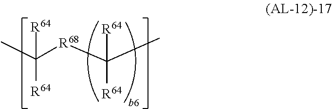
C([R68]C(C)([R64])[R64])(C)([R64])[R64]
